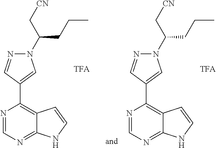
N1(C(C[CN])CCC)N=CC(C2=C3C(=NC=N2)NC=C3)=C1.N1(C(C[CN])CCC)N=CC(C2=C3C(=NC=N2)NC=C3)=C1
